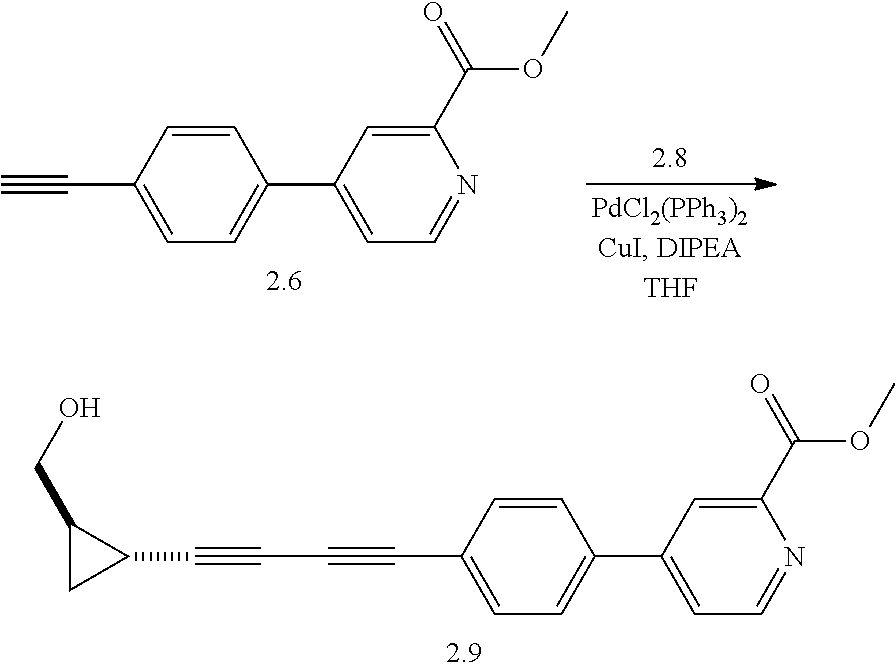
C1=CC(C#C)=CC=C1C1=CC=NC(C(=O)OC)=C1.C1=CC(C#CC#CC2C(CO)C2)=CC=C1C1=CC=NC(C(=O)OC)=C1
